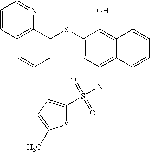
C1=CC2=C(N=C1)C(SC1=CC(NS(=O)(=O)C3=CC=C(C)S3)=C3C(=C1O)C=CC=C3)=CC=C2
